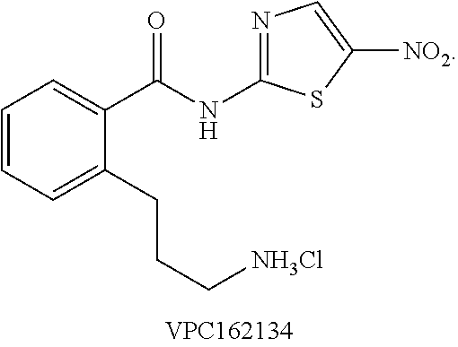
N1=C(NC(=O)C2=CC=CC=C2CCC[NH3Cl])SC([NO2])=C1
